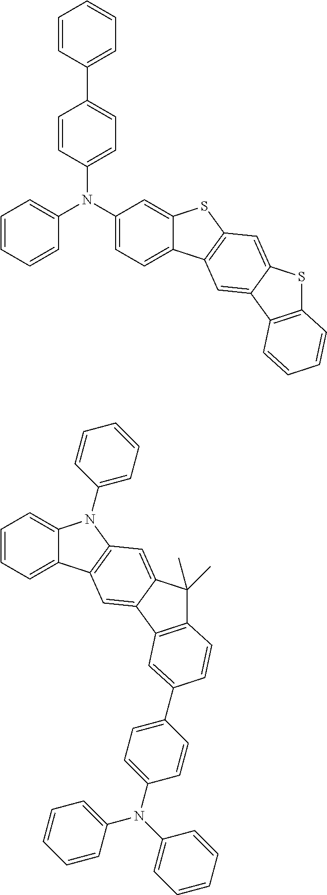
C1(N(C2=CC=CC=C2)C2=CC=C3C(=C2)SC2=C3C=C3C(=C2)SC2=C3C=CC=C2)=CC=C(C2=CC=CC=C2)C=C1.C1=CC=C2C(=C1)N(C1=CC=CC=C1)C1=C2C=C2C(=C1)C(C)(C)C1=C2C=C(C2=CC=C(N(C3=CC=CC=C3)C3=CC=CC=C3)C=C2)C=C1
